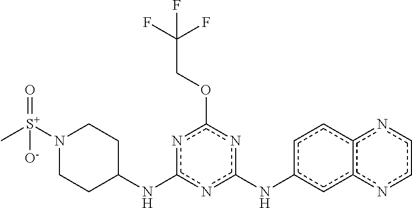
c1c(Nc2nc(OCC(F)(F)F)nc(NC3CCN([S+](C)(=O)[O-])CC3)n2)ccc2c1nccn2
